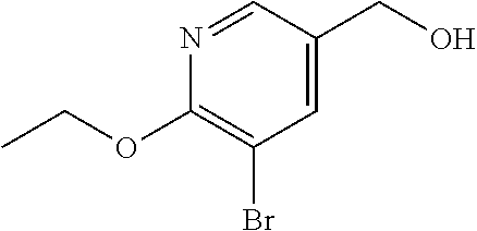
C1(OCC)=C(Br)C=C(CO)C=N1
